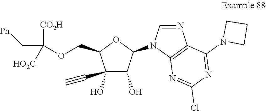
C1(O)(C#C)C(O)C(N2C3=C(N=C2)C(N2CCC2)=NC(Cl)=N3)OC1COC(C[Ph])([CO2H])[HO2C]
